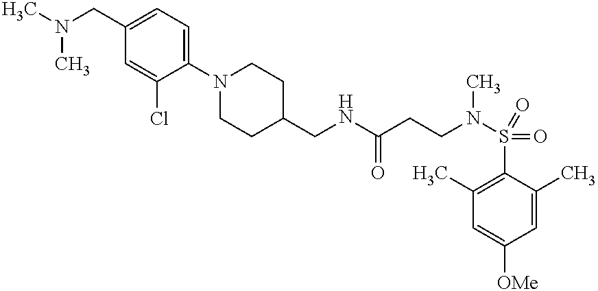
C(C1CCN(C2=CC=C(CN(C)C)C=C2Cl)CC1)NC(CCN(S(=O)(=O)C1=C(C)C=C([OMe])C=C1C)C)=O
